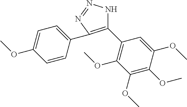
C1(C2=C(OC)C(OC)=C(OC)C(OC)=C2)=C(C2=CC=C(OC)C=C2)N=NN1
